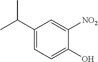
C1(C(C)C)=CC=C(O)C([NO2])=C1
